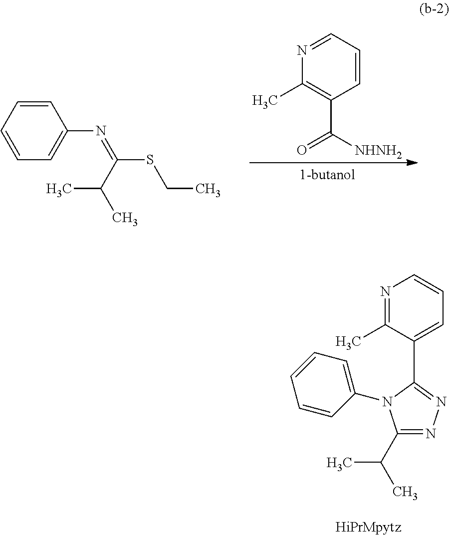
C1=CC=C(N=C(C(C)C)SCC)C=C1.C1=CC=NC(C)=C1C([NHNH2])=O.C1=C(C2=NN=C(C(C)C)N2C2=CC=CC=C2)C(C)=NC=C1
